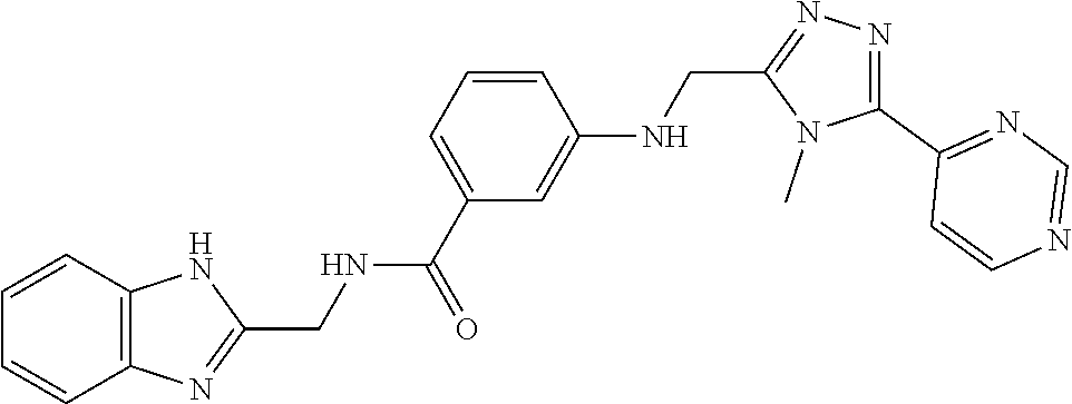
N1C2=C(C=CC=C2)N=C1CNC(C1=CC=CC(NCC2=NN=C(C3=NC=NC=C3)N2C)=C1)=O
